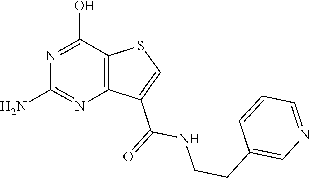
C12=C(C(O)=NC(N)=N1)SC=C2C(=O)NCCC1=CN=CC=C1
